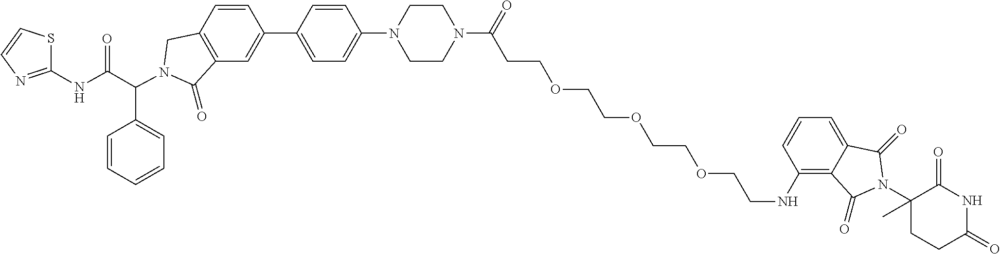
C1(C2=CC3=C(C=C2)CN(C(C2=CC=CC=C2)C(NC2=NC=CS2)=O)C3=O)=CC=C(N2CCN(C(CCOCCOCCOCCNC3=C4C(=CC=C3)C(=O)N(C3(C)CCC(=O)NC3=O)C4=O)=O)CC2)C=C1
